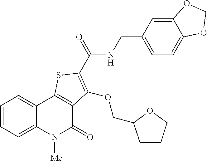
C1=CC=C2C(=C1)C1=C(C(=O)N2[Me])C(OCC2CCCO2)=C(C(=O)NCC2=CC=C3C(=C2)OCO3)S1
